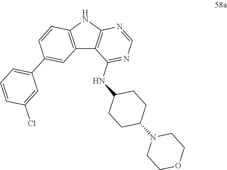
C12=C(NC3=C1C(NC1CCC(N4CCOCC4)CC1)=NC=N3)C=CC(C1=CC=CC(Cl)=C1)=C2
